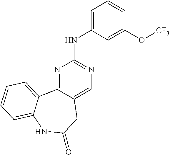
N1=C2C(=CN=C1NC1=CC=CC(O[CF3])=C1)CC(=O)NC1=CC=CC=C21
